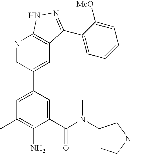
N1=CC(C2=CC(C)=C(N)C(C(=O)N(C)C3CCN(C)C3)=C2)=CC2=C1NN=C2C1=CC=CC=C1[MeO]
